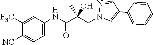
N1(CC(C(NC2=CC=C([NC])C([F3C])=C2)=O)(O)C)C=C(C2=CC=CC=C2)C=N1
